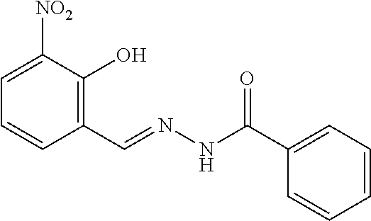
C1=C([NO2])C(O)=C(C=NNC(C2=CC=CC=C2)=O)C=C1
